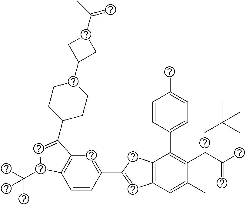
CC(C)(C)C.C1=CC(C2=CC3=C(C2)C(C2=CC=C(C)C=C2)=C(CC(C)=C)C(C)=C3)=CC2=C1C(C(C)(C)C)C=C2C1CCC(C2CC(C(C)=C)C2)CC1
